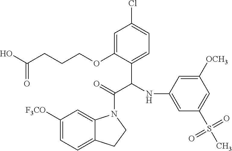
C1=C(OCCCC(O)=O)C(C(NC2=CC(S(C)(=O)=O)=CC([OCH3])=C2)C(=O)N2C3=CC([F3CO])=CC=C3CC2)=CC=C1Cl
